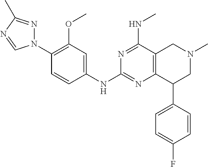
C1(N2N=C(C)N=C2)=C(OC)C=C(NC2=NC3=C(C(NC)=N2)CN(C)CC3C2=CC=C(F)C=C2)C=C1
